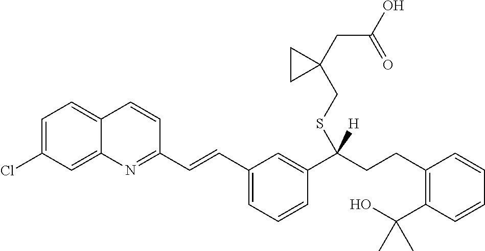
C12=CC=C(Cl)C=C1N=C(C=CC1=CC=CC(C(CCC3=C(C(O)(C)C)C=CC=C3)(SCC3(CC(=O)O)CC3)[H])=C1)C=C2
